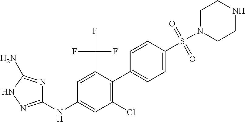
C1(NC2=CC(Cl)=C(C3=CC=C(S(N4CCNCC4)(=O)=O)C=C3)C(C(F)(F)F)=C2)=NNC(N)=N1
